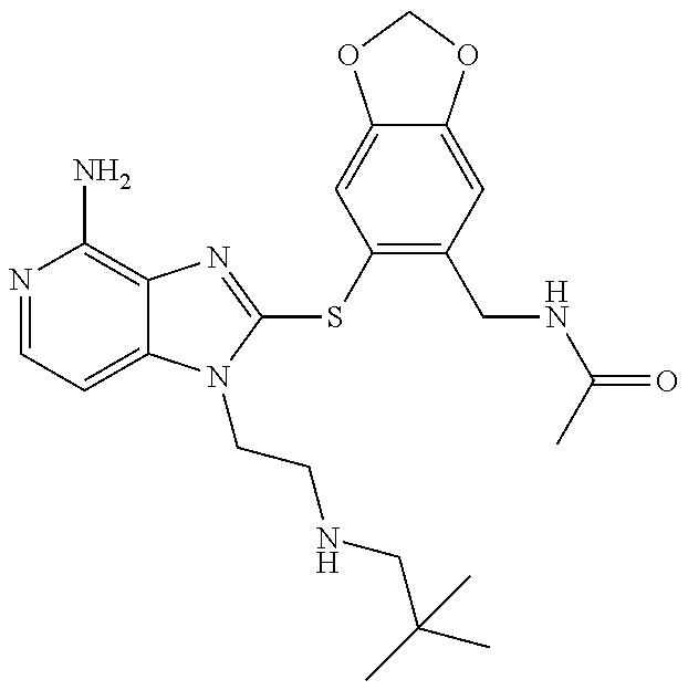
N1=CC=C2C(=C1N)N=C(SC1=C(CNC(C)=O)C=C3C(=C1)OCO3)N2CCNCC(C)(C)C
